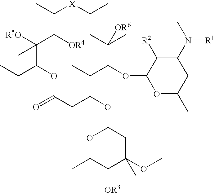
O1C(C)C([OR3])C(C)(OC)CC1OC1C(C)C(=O)OC(CC)C([R5O])(C)C([OR4])C(C)[X]C(C)CC(C)([OR6])C(OC2OC(C)CC(N(C)[R1])C2[R2])C1C
